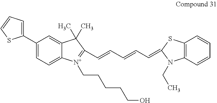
C1(C2=CC=CS2)=CC=C2C(=C1)C(C)(C)C(C=CC=CC=C1N(CC)C3=C(C=CC=C3)S1)=[N+]2CCCCCO
